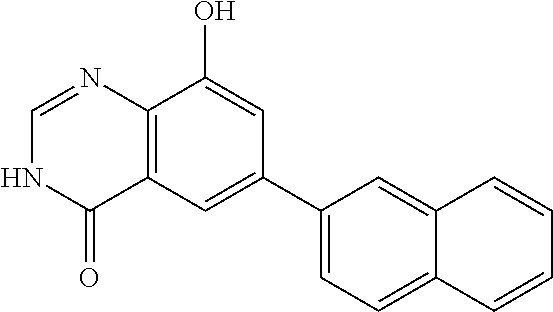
C12=C(C=C(C3=CC=C4C(=C3)C=CC=C4)C=C1O)C(=O)NC=N2
